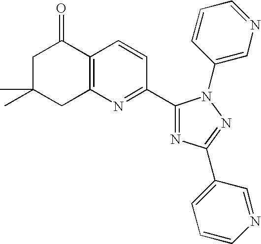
C1C(C)(C)CC2=C(C1=O)C=CC(C1=NC(C3=CC=CN=C3)=NN1C1=CN=CC=C1)=N2
